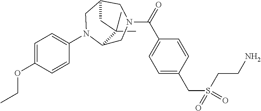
C1(C)(C)C2CN(C(=O)C3=CC=C(CS(CCN)(=O)=O)C=C3)CC(CN2C2=CC=C(OCC)C=C2)C1
